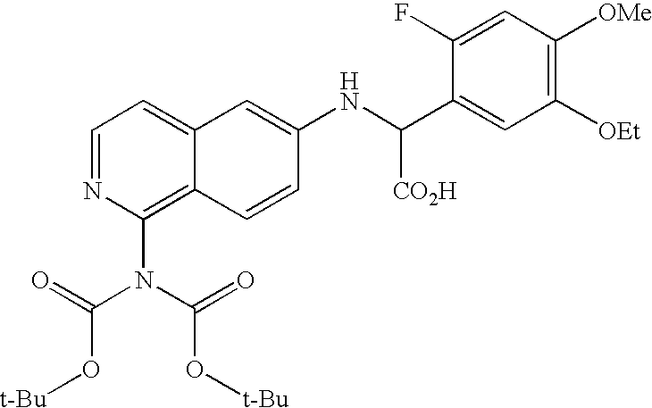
C1=NC(N(C(=O)O[t-Bu])C(=O)O[t-Bu])=C2C(=C1)C=C(NC(C1=CC([OEt])=C([OMe])C=C1F)[CO2H])C=C2
